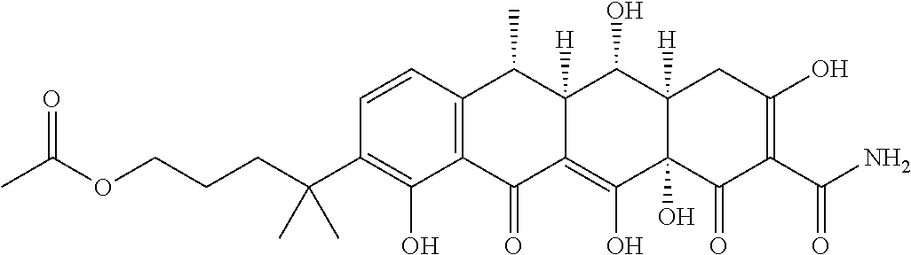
C1=CC2=C(C(O)=C1C(CCCOC(C)=O)(C)C)C(=O)C1=C(O)C3(O)C([H])(C(O)C1([H])C2C)CC(O)=C(C(N)=O)C3=O
